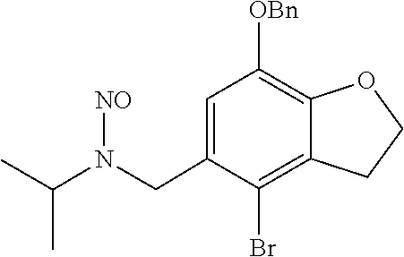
N(CC1=CC([OBn])=C2C(=C1Br)CCO2)(C(C)C)[NO]
